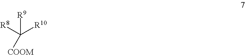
[R8]C([R10])([R9])[COOM]
